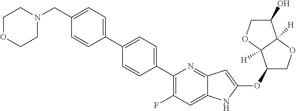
C1(OC2=CC3=NC(C4=CC=C(C5=CC=C(CN6CCOCC6)C=C5)C=C4)=C(F)C=C3N2)COC2([H])C1([H])OCC2O
